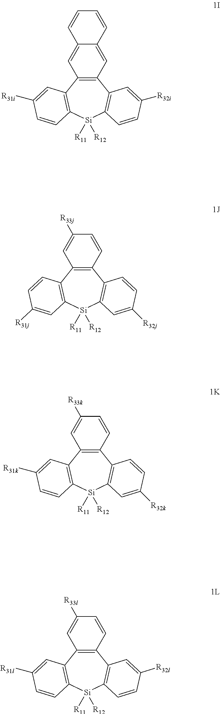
C12=C(C3=C([Si]([R11])([R12])C4=C1C=C([R32i])C=C4)C=CC([R31i])=C3)C=C1C(=C2)C=CC=C1.C12=C(C3=C([Si]([R11])([R12])C4=C1C=CC([R32j])=C4)C=C([R31j])C=C3)C=C([R33j])C=C2.C12=C(C3=C([Si]([R11])([R12])C4=C1C=CC([R32k])=C4)C=CC([R31k])=C3)C=C([R33k])C=C2.C12=C(C3=C([Si]([R11])([R12])C4=C1C=C([R32l])C=C4)C=CC([R31l])=C3)C=C([R33l])C=C2
